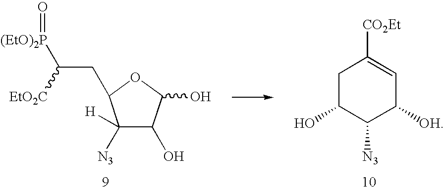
C1([H])([N3])C(O)C(O)OC1CC([(EtO)2P]=O)[EtO2C].C1C(O)C([N3])C([OH])C=C1[CO2Et]
